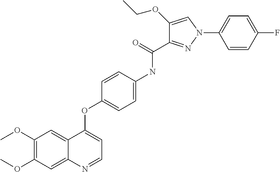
C1(OC)=C(OC)C=C2C(=C1)C(OC1=CC=C(NC(C3=NN(C4=CC=C(F)C=C4)C=C3OCC)=O)C=C1)=CC=N2
